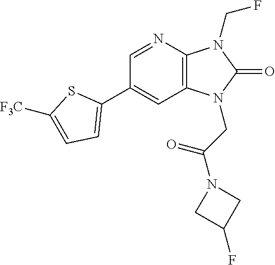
C1(C2=CC=C([F3C])S2)=CC2=C(N=C1)N(CF)C(=O)N2CC(N1CC(F)C1)=O
